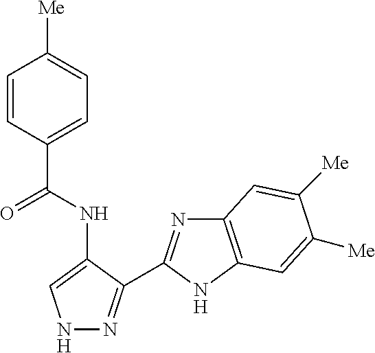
C1=CC(C(=O)NC2=CNN=C2C2=NC3=C(N2)C=C([Me])C([Me])=C3)=CC=C1[Me]
